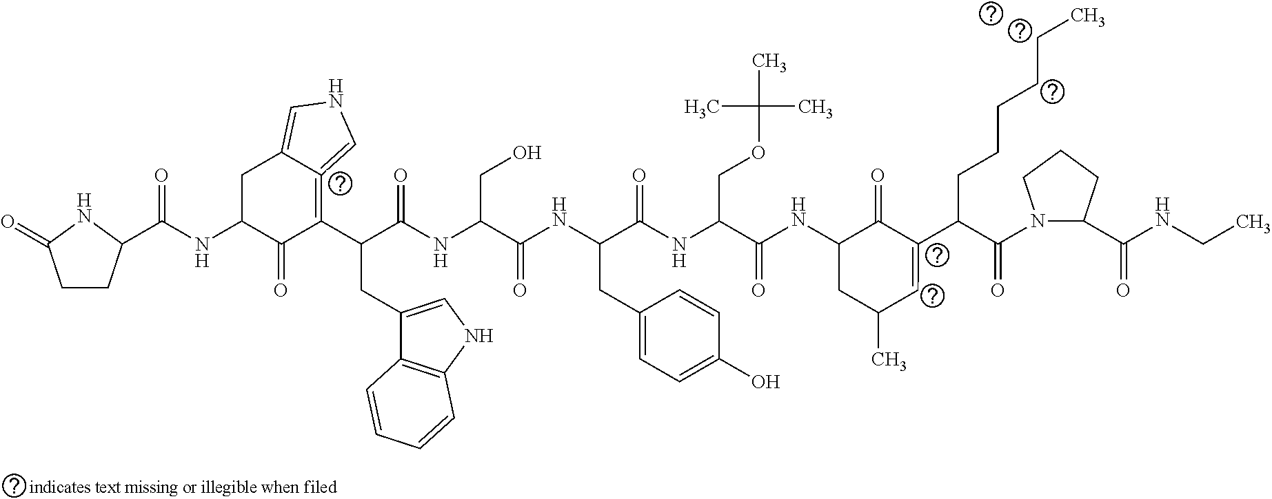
C1CC(C(=O)NC2C(=O)C(C(CC3=CNC4=C3C=CC=C4)C(NC(CO)C(=O)NC(CC3=CC=C(O)C=C3)C(=O)NC(COC(C)(C)C)C(=O)NC3CC(C)C=C(C(CCCCCC)C(=O)N4C(C(NCC)=O)CCC4)C3=O)=O)=C3=CNC=C3C2)NC1=O
